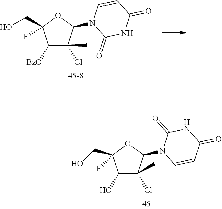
N1(C2C(Cl)(C)C(O)C(CO)(F)O2)C(=O)NC(=O)C=C1.N1(C2C(Cl)(C)C([BzO])C(CO)(F)O2)C=CC(=O)NC1=O
